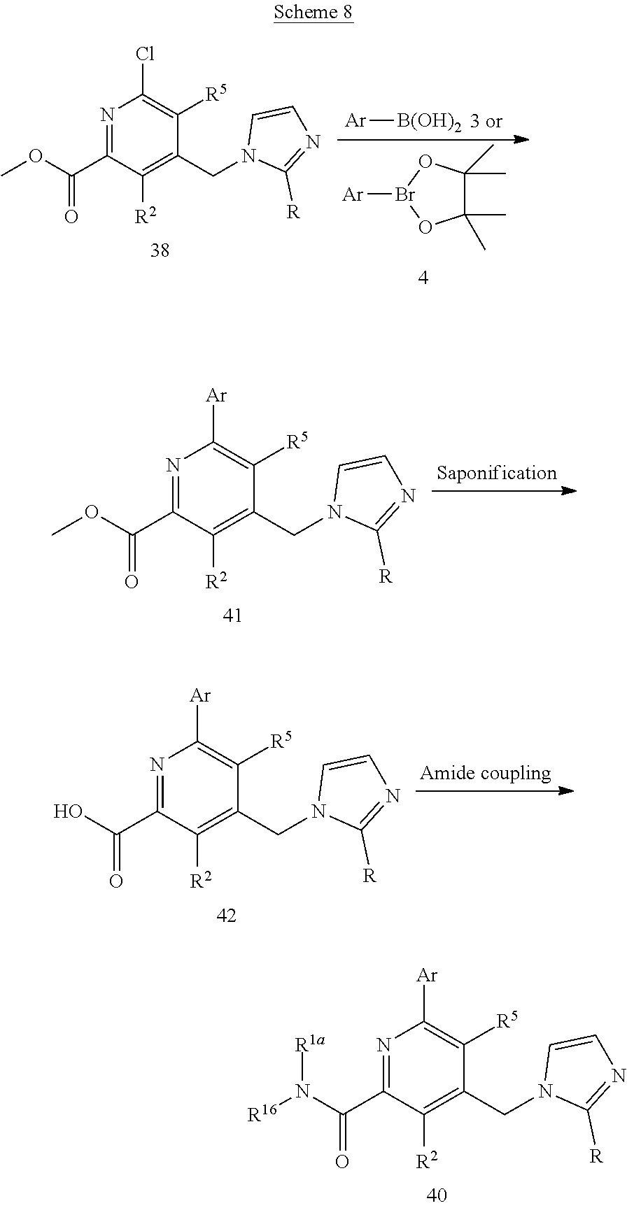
N1=C(C(N([R16])[R1a])=O)C([R2])=C(CN2C([R])=NC=C2)C([R5])=C1[Ar].[Ar][B(OH)2].C1(C)(C)C(C)(C)OBr([Ar])O1.N1=C(C(OC)=O)C([R2])=C(CN2C([R])=NC=C2)C([R5])=C1Cl.N1=C(C(OC)=O)C([R2])=C(CN2C([R])=NC=C2)C([R5])=C1[Ar].N1=C(C(O)=O)C([R2])=C(CN2C([R])=NC=C2)C([R5])=C1[Ar]
